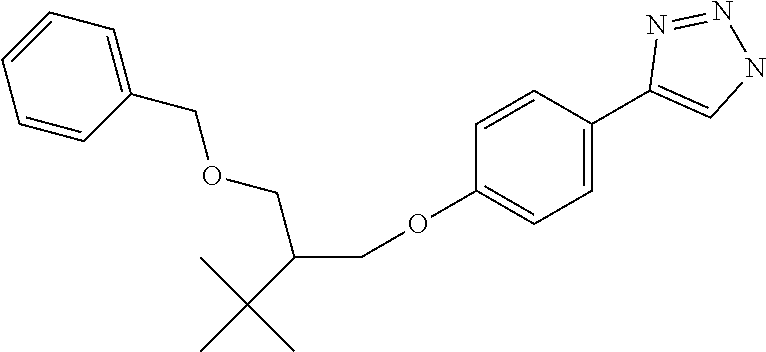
C1=CC(COCC(COC2=CC=C(C3=CNN=N3)C=C2)C(C)(C)C)=CC=C1
